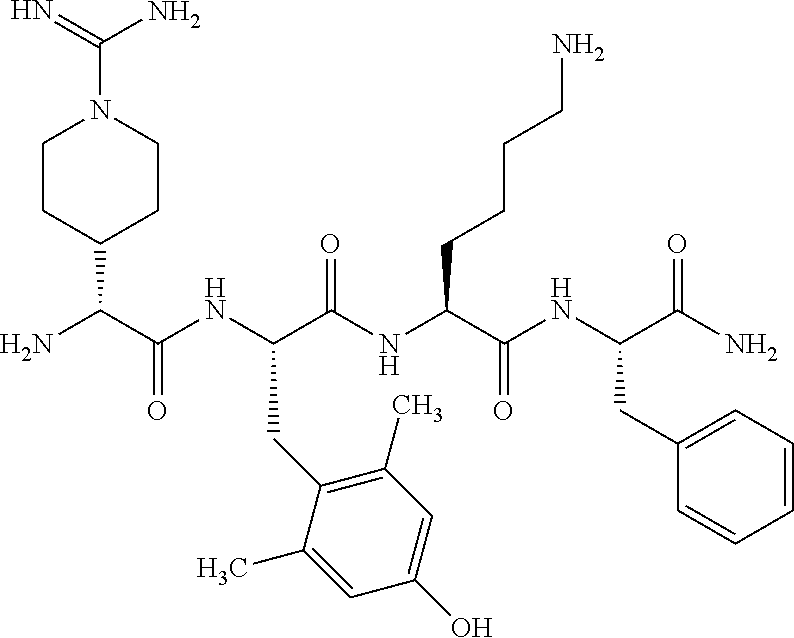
NC(C(NC(C(NC(C(NC(C(N)=O)CC1=CC=CC=C1)=O)CCCCN)=O)CC1=C(C)C=C(O)C=C1C)=O)C1CCN(C(=N)N)CC1
